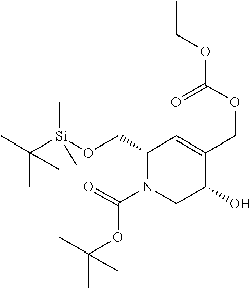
C1(CO[Si](C(C)(C)C)(C)C)N(C(=O)OC(C)(C)C)CC(O)C(COC(OCC)=O)=C1
